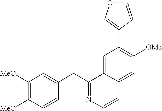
C1([MeO])=C([MeO])C=CC(CC2=NC=CC3=CC([OMe])=C(C4=COC=C4)C=C23)=C1
